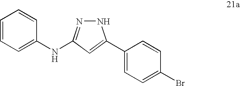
C1(C2=CC(NC3=CC=CC=C3)=NN2)=CC=C(Br)C=C1
